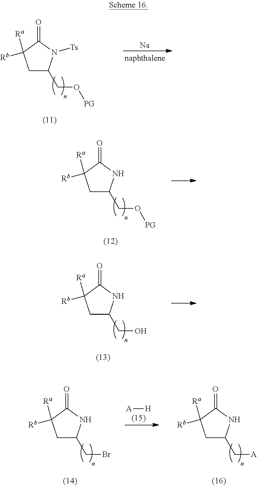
C1C(CO[PG])N([Ts])C(=O)C1([Ra])[Rb].[Na].C1C(CO[PG])NC(=O)C1([Ra])[Rb].C1C(CO)NC(=O)C1([Ra])[Rb].C1C(CBr)NC(=O)C1([Ra])[Rb].[A][H].C1C(C[A])NC(=O)C1([Ra])[Rb]
